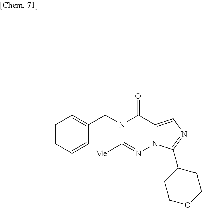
N1(CC2=CC=CC=C2)C([Me])=NN2C(=CN=C2C2CCOCC2)C1=O
